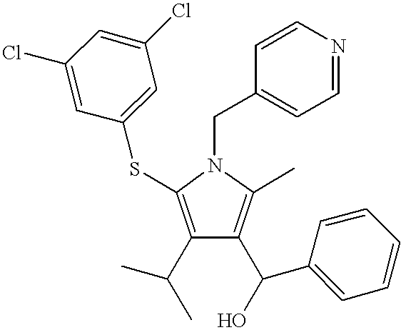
C1(C(C)C)=C(SC2=CC(Cl)=CC(Cl)=C2)N(CC2=CC=NC=C2)C(C)=C1C(O)C1=CC=CC=C1
